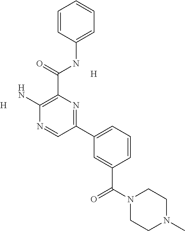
[H].C1(C(NC2=CC=CC=C2)=O)=C(N)N=CC(C2=CC=CC(C(N3CCN(C)CC3)=O)=C2)=N1.[H]
